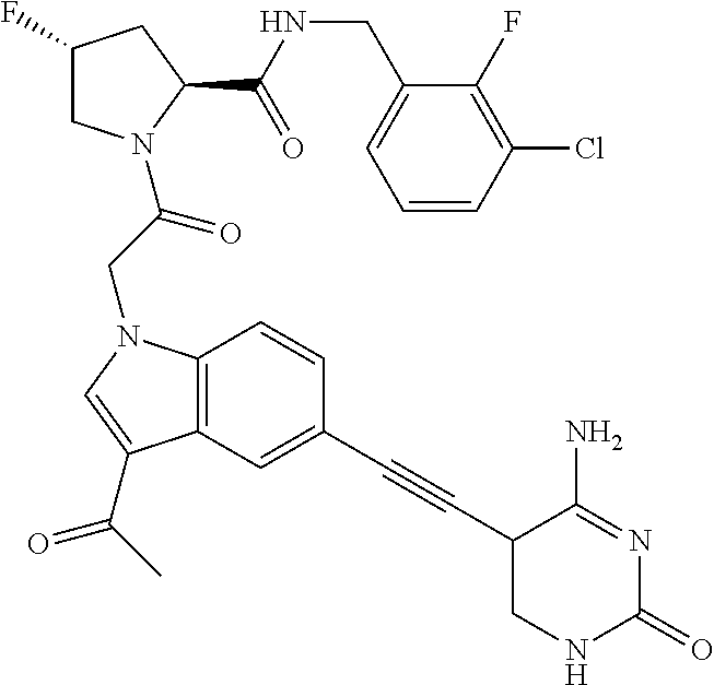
C1=CC(Cl)=C(F)C(CNC(C2CC(F)CN2C(CN2C3=C(C(C(C)=O)=C2)C=C(C#CC2CNC(=O)N=C2N)C=C3)=O)=O)=C1
